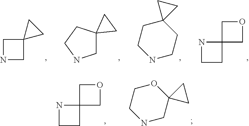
N1CCC12COC2.C1NCCC2(C1)CC2.C12(CNCC1)CC2.C1NCC12CC2.N1CCC12COC2.C1NCC2(OC1)CC2
